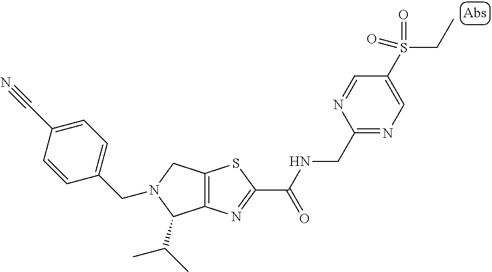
C12=C(N=C(C(NCC3=NC=C(S(CC)(=O)=O)C=N3)=O)S1)C(C(C)C)N(CC1=CC=C(C#N)C=C1)C2
